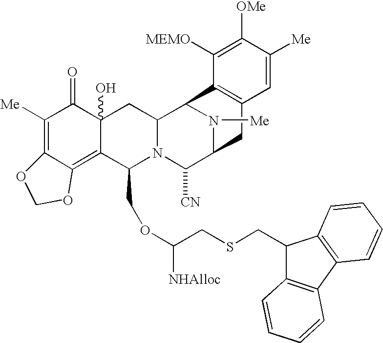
C1([Me])=C2C(=C3C(O)(C1=O)CC1N(C3COC(CSCC3C4=C(C5=C3C=CC=C5)C=CC=C4)[NHAlloc])C([CN])C3N([Me])C1C1=C(C3)C=C([Me])C([OMe])=C1[MEMO])OCO2
